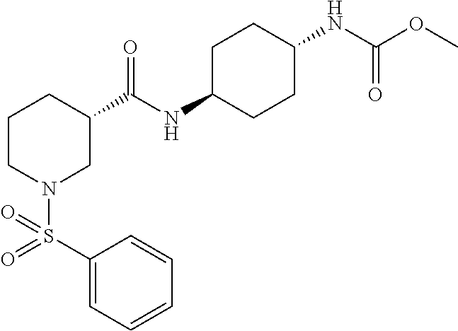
C1(S(N2CC(C(=O)NC3CCC(NC(OC)=O)CC3)CCC2)(=O)=O)=CC=CC=C1
